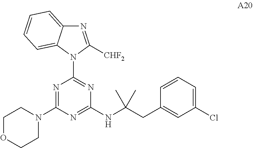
N1=C([CHF2])N(C2=NC(NC(CC3=CC(Cl)=CC=C3)(C)C)=NC(N3CCOCC3)=N2)C2=CC=CC=C12
